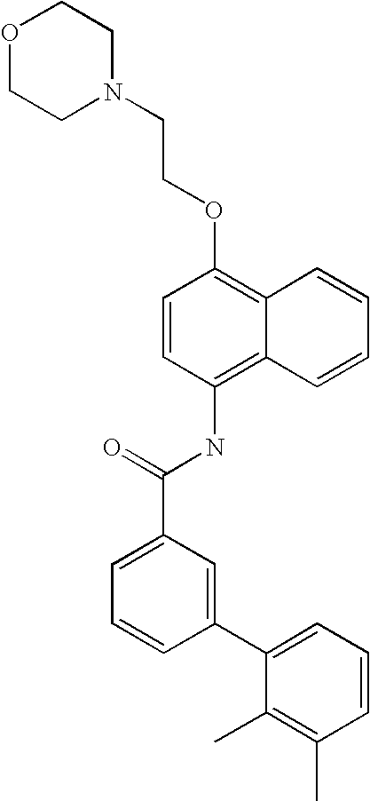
O1CCN(CCOC2=C3C(=C(NC(C4=CC=CC(C5=CC=CC(C)=C5C)=C4)=O)C=C2)C=CC=C3)CC1
